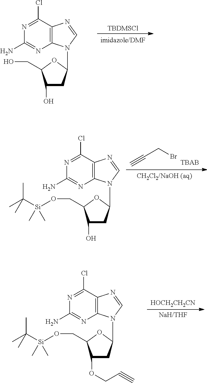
N1=C(Cl)C2=C(N=C1N)N(C1CC(O)C(CO)O1)C=N2.[TBDMSCl].C(CBr)#C.C1(O)CC(N2C3=C(C(Cl)=NC(N)=N3)N=C2)OC1CO[Si](C(C)(C)C)(C)C.[HOCH2CH2CN].[NaH/THF].C1(OCC#C)CC(N2C3=C(C(Cl)=NC(N)=N3)N=C2)OC1CO[Si](C(C)(C)C)(C)C
